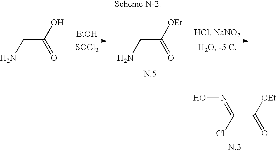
C(C([OEt])=O)(Cl)=NO.[EtOH].[SOCl2].C(C([OEt])=O)N.C(C(O)=O)N
